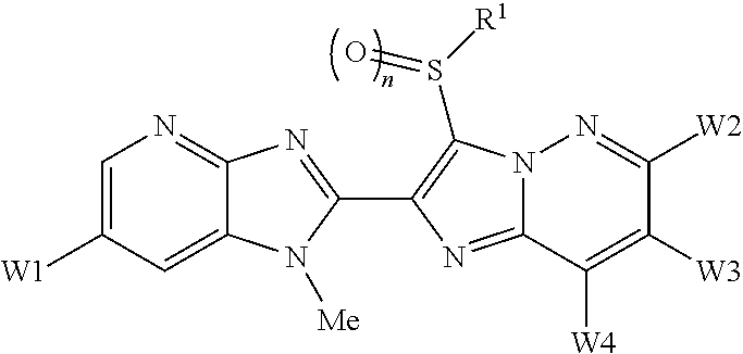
C1=C([W1])C=C2C(=N1)N=C(C1=C(S([R1])=O)N3C(=N1)C([W4])=C([W3])C([W2])=N3)N2[Me]
